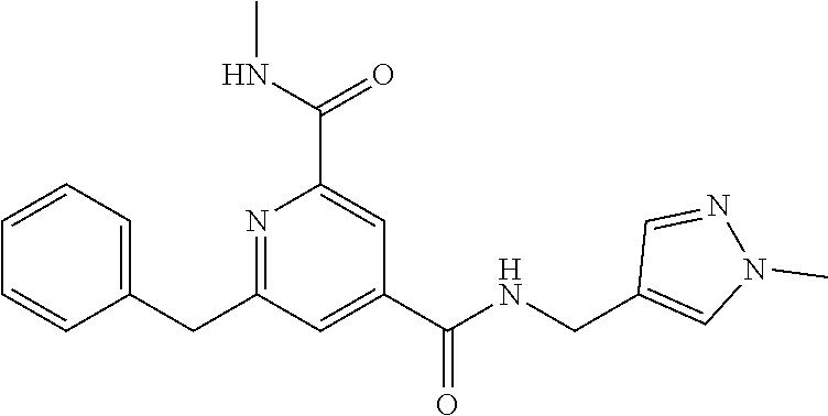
C1=CC=C(CC2=NC(C(NC)=O)=CC(C(NCC3=CN(C)N=C3)=O)=C2)C=C1
